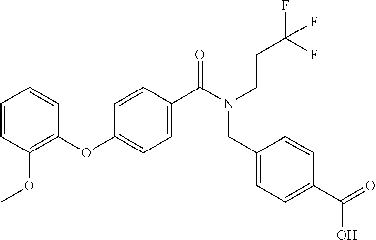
C1(OC2=CC=C(C(N(CCC(F)(F)F)CC3=CC=C(C(=O)O)C=C3)=O)C=C2)=C(OC)C=CC=C1
